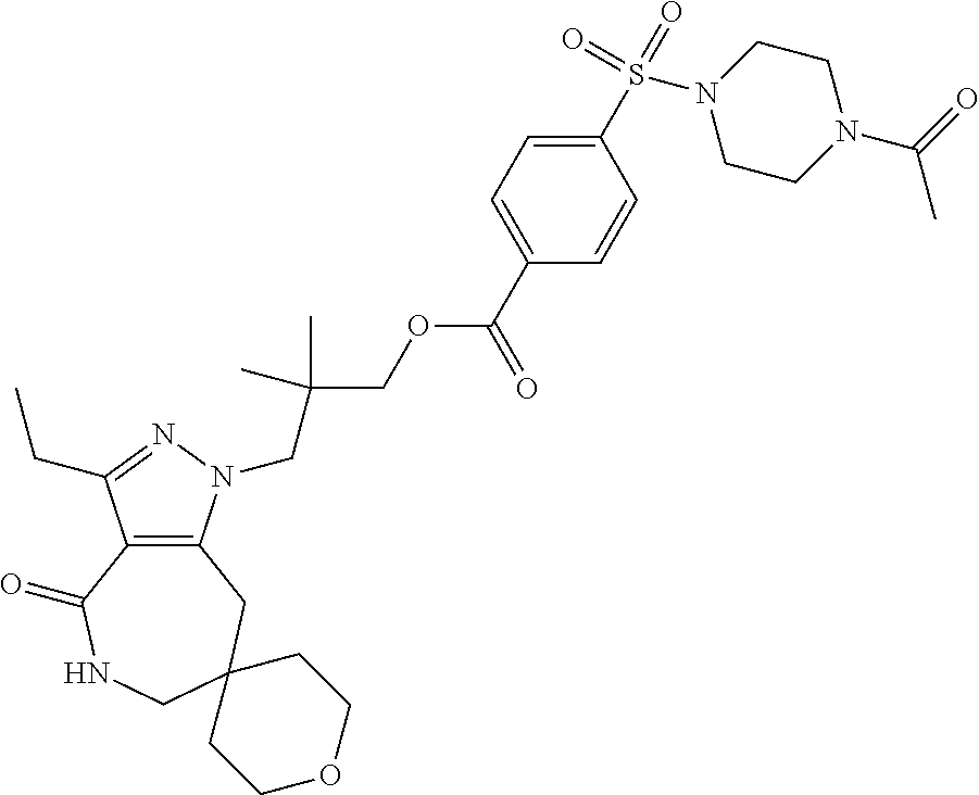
C12=C(CC3(CNC1=O)CCOCC3)N(CC(COC(C1=CC=C(S(=O)(=O)N3CCN(C(=O)C)CC3)C=C1)=O)(C)C)N=C2CC
